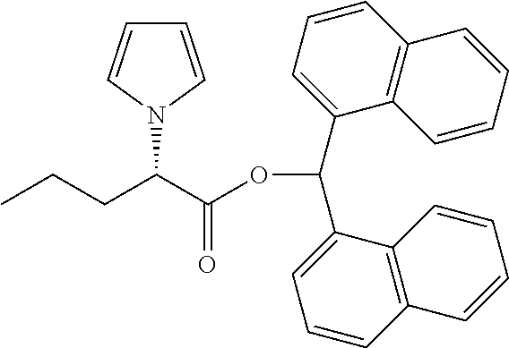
CCCC(C(OC(C1=CC=CC2=C1C=CC=C2)C1=CC=CC2=C1C=CC=C2)=O)N1C=CC=C1
